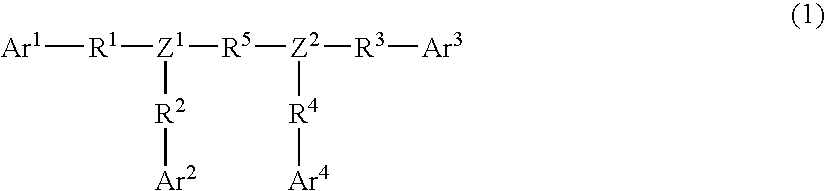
[Ar1][R1][Z1]([R2][Ar2])[R5][Z2]([R4][Ar4])[R3][Ar3]
